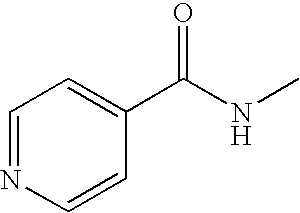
C1=NC=CC(C(NC)=O)=C1
